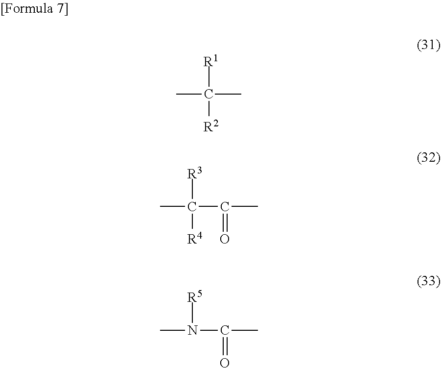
[R1]C([R2])(C)C.[R3]C([R4])(C(=O)C)C.[R5]N(C(=O)C)C
